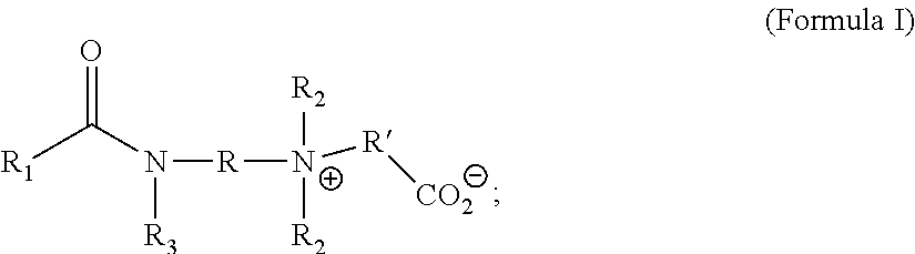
O=C(N([R3])[R][N+]([R][CO2])([R2])[R2])[R1]
